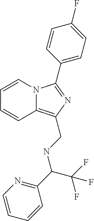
C12=C(CNC(C3=NC=CC=C3)C(F)(F)F)N=C(C3=CC=C(F)C=C3)N1C=CC=C2
